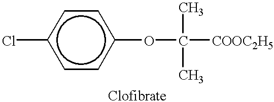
Clc1ccc(OC([COOC2H5])(C)C)cc1
